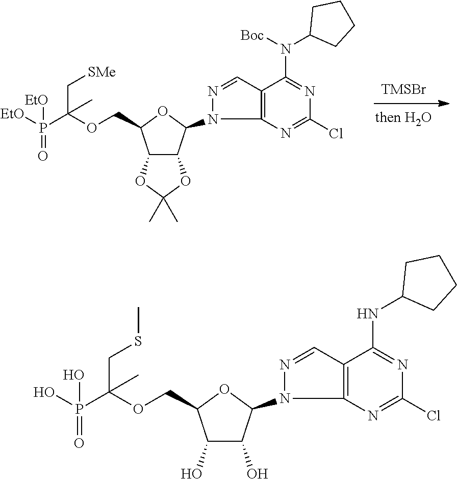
C12C(OC(C)(C)O1)C(N1C3=C(C=N1)C(N(C1CCCC1)[Boc])=NC(Cl)=N3)OC2COC(P(=O)([EtO])[EtO])(C[SMe])C.[TMSBr].C1(O)C(O)C(N2C3=C(C=N2)C(NC2CCCC2)=NC(Cl)=N3)OC1COC(P(=O)(O)O)(CSC)C
